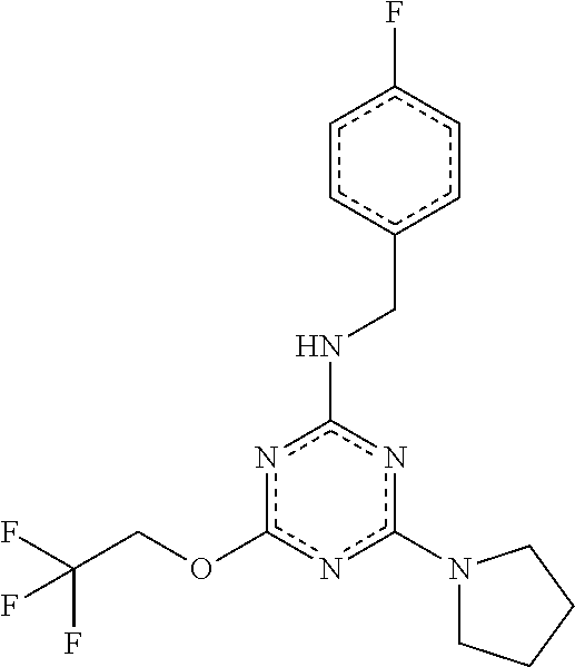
O(c1nc(NCc2ccc(F)cc2)nc(N2CCCC2)n1)CC(F)(F)F
